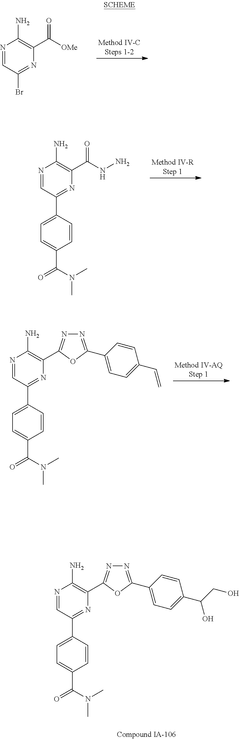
N1=CC(Br)=NC(C([OMe])=O)=C1N.N1=CC(C2=CC=C(C(=O)N(C)C)C=C2)=NC(C(NN)=O)=C1N.N1=CC(C2=CC=C(C(=O)N(C)C)C=C2)=NC(C2=NN=C(C3=CC=C(C=C)C=C3)O2)=C1N.N1=CC(C2=CC=C(C(=O)N(C)C)C=C2)=NC(C2=NN=C(C3=CC=C(C(O)CO)C=C3)O2)=C1N
